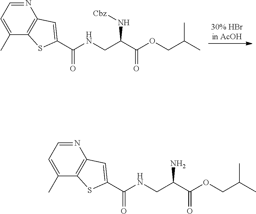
N1=CC=C(C)C2=C1C=C(C(NCC(C(OCC(C)C)=O)N[Cbz])=O)S2.N1=CC=C(C)C2=C1C=C(C(NCC(C(OCC(C)C)=O)N)=O)S2
